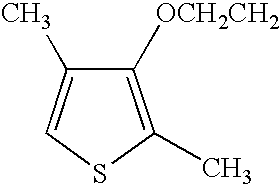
C1([OCH2CH2])=C(C)SC=C1C
